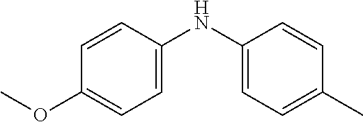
C1=C(NC2=CC=C(C)C=C2)C=CC(OC)=C1
